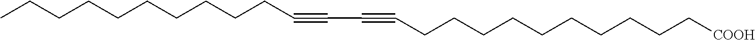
C(CCCCCCCC#CC#CCCCCCCCCCC[COOH])CC
